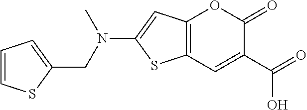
C12=C(C=C(C(O)=O)C(=O)O1)SC(N(CC1=CC=CS1)C)=C2
